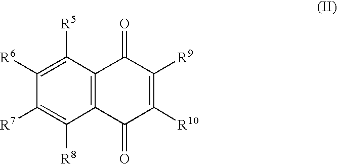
C1([R5])=C([R6])C([R7])=C([R8])C2=C1C(=O)C([R9])=C([R10])C2=O
